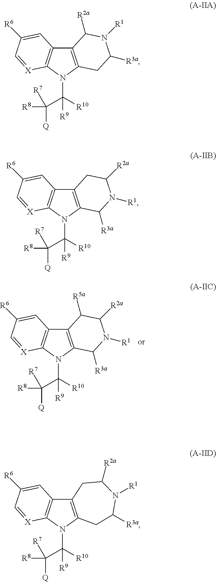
C12=C(N(C([R10])(C([R8])([Q])[R7])[R9])C3=C1C=C([R6])C=[X]3)C([R3a])N([R1])C([R2a])C2[R5a].C12=C(N(C([R10])(C([R8])([Q])[R7])[R9])C3=C1C=C([R6])C=[X]3)CC([R3a])N([R1])C2[R2a].C12=C(N(C([R10])(C([R8])([Q])[R7])[R9])C3=C1C=C([R6])C=[X]3)C([R3a])N([R1])C([R2a])C2.C12=C(N(C([R10])(C([R8])([Q])[R7])[R9])C3=C1C=C([R6])C=[X]3)CC([R3a])N([R1])C([R2a])C2
